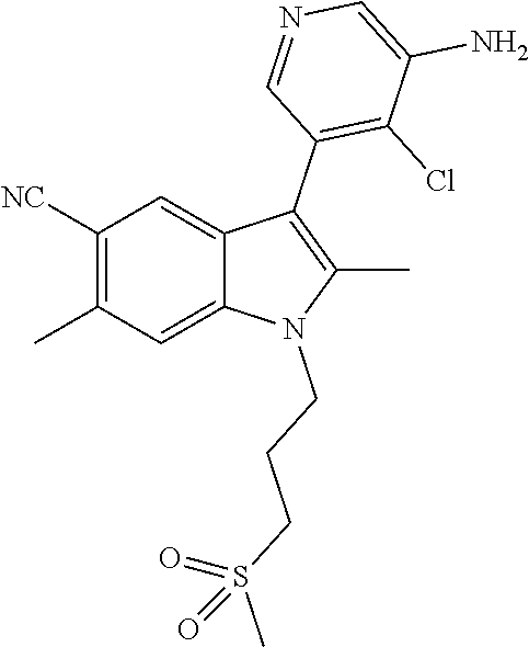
C1([NC])=C(C)C=C2C(=C1)C(C1=C(Cl)C(N)=CN=C1)=C(C)N2CCCS(C)(=O)=O
